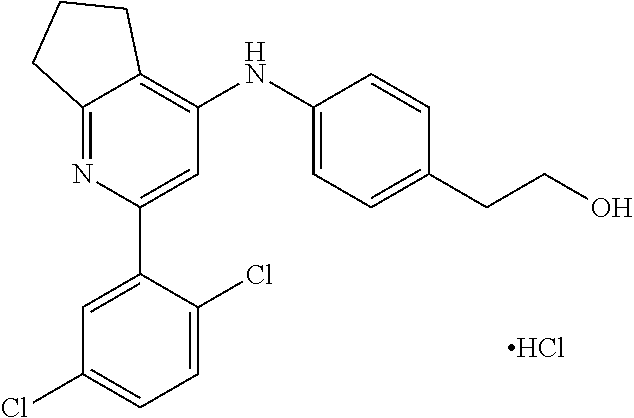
C12=NC(C3=CC(Cl)=CC=C3Cl)=CC(NC3=CC=C(CCO)C=C3)=C1CCC2.Cl
